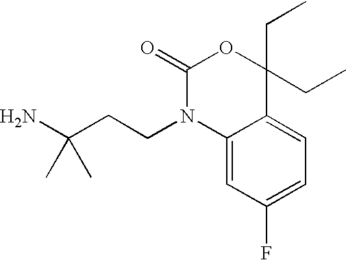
C(CCN1C2=CC(F)=CC=C2C(CC)(CC)OC1=O)(N)(C)C
